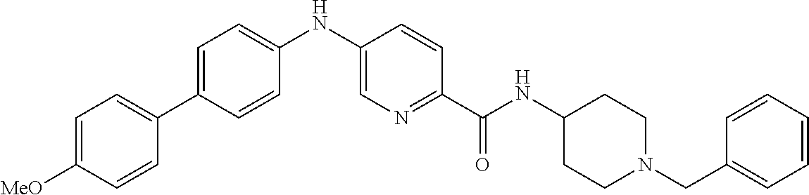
C1=C(C2=CC=C([MeO])C=C2)C=CC(NC2=CN=C(C(=O)NC3CCN(CC4=CC=CC=C4)CC3)C=C2)=C1
